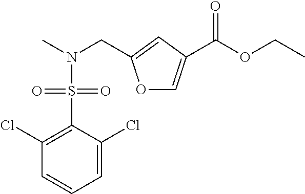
C1=C(Cl)C(S(=O)(=O)N(CC2=CC(C(OCC)=O)=CO2)C)=C(Cl)C=C1
